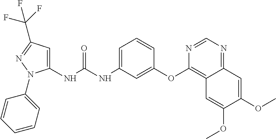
N(C(NC1=CC=CC(OC2=C3C(=NC=N2)C=C(OC)C(OC)=C3)=C1)=O)C1=CC(C(F)(F)F)=NN1C1=CC=CC=C1
